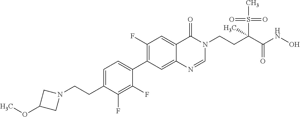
C1(C2=C(F)C=C3C(=C2)N=CN(CCC(C(NO)=O)(S(C)(=O)=O)C)C3=O)=CC=C(CCN2CC(OC)C2)C(F)=C1F
